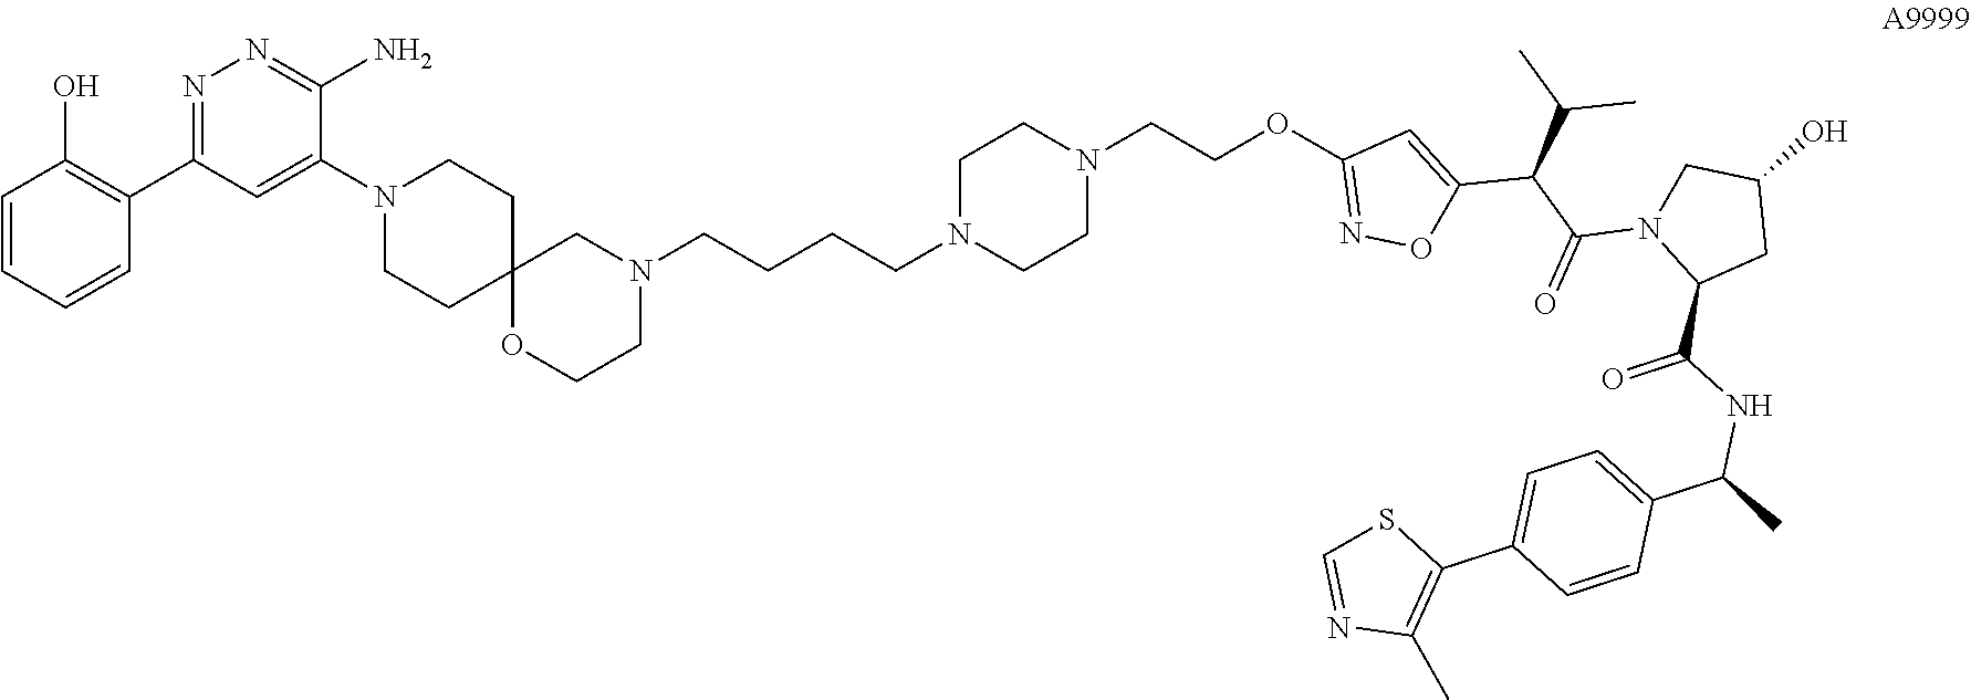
N1=C(OCCN2CCN(CCCCN3CC4(OCC3)CCN(C3=CC(C5=C(O)C=CC=C5)=NN=C3N)CC4)CC2)C=C(C(C(C)C)C(N2C(C(=O)NC(C3=CC=C(C4=C(C)N=CS4)C=C3)C)CC(O)C2)=O)O1
